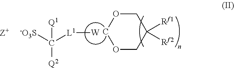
[Q1]C([Q2])([L1]C)[-O3S].C1OCC([Rf1])([Rf2])CO1.[W]
